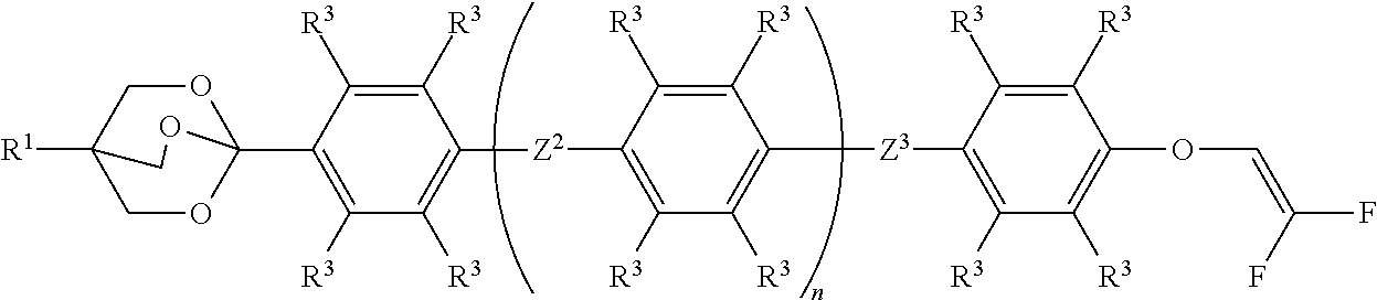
C1([R3])=C([R3])C([Z2]C2=C([R3])C([R3])=C(C34OCC([R1])(CO3)CO4)C([R3])=C2[R3])=C([R3])C([R3])=C1[Z3]C1=C([R3])C([R3])=C(OC=C(F)F)C([R3])=C1[R3]
